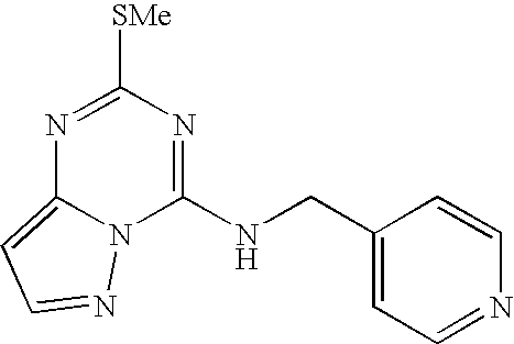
N1=C([SMe])N=C(NCC2=CC=NC=C2)N2C1=CC=N2
